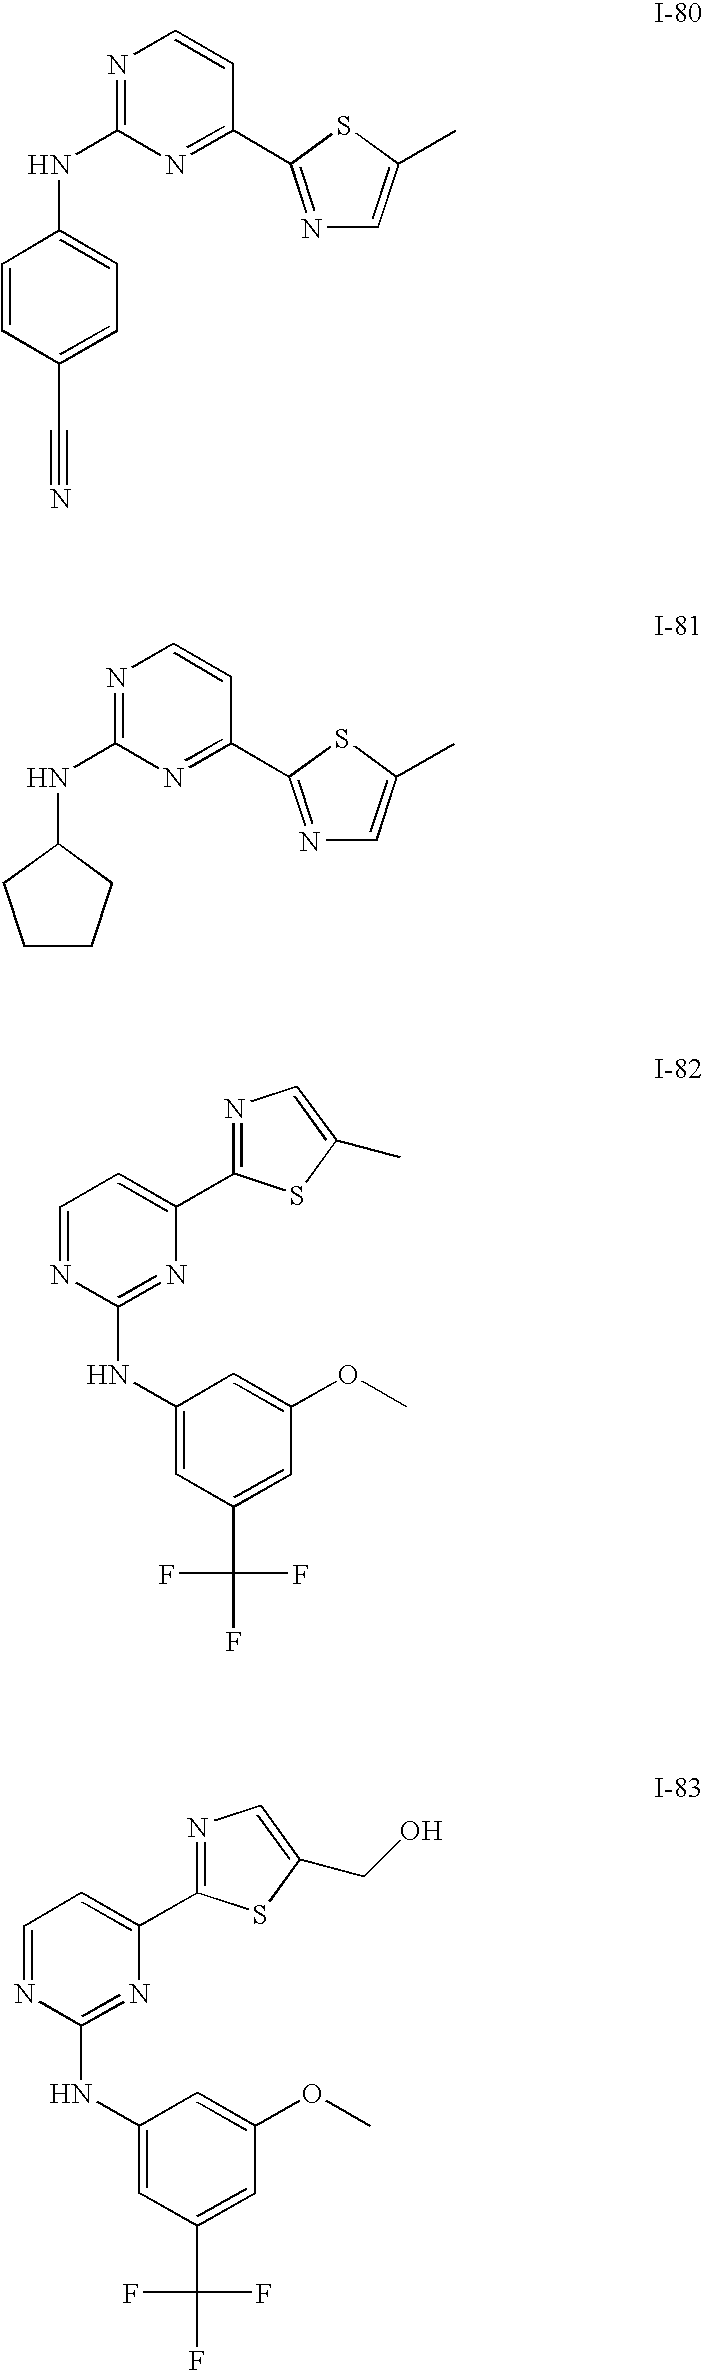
N1=C(NC2=CC=C(C#N)C=C2)N=C(C2=NC=C(C)S2)C=C1.N1=C(NC2CCCC2)N=C(C2=NC=C(C)S2)C=C1.C1=NC(NC2=CC(C(F)(F)F)=CC(OC)=C2)=NC(C2=NC=C(C)S2)=C1.C1=NC(NC2=CC(C(F)(F)F)=CC(OC)=C2)=NC(C2=NC=C(CO)S2)=C1
